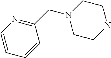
C1(CN2CCNCC2)=NC=CC=C1
